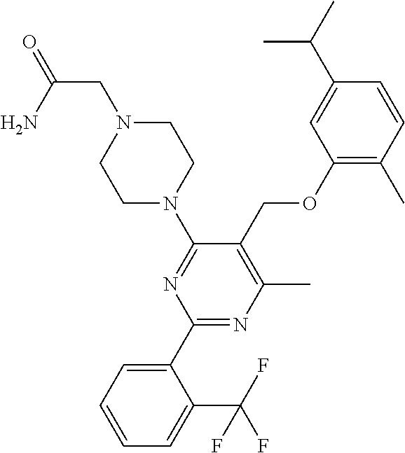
C1(C2=CC=CC=C2C(F)(F)F)=NC(C)=C(COC2=C(C)C=CC(C(C)C)=C2)C(N2CCN(CC(=O)N)CC2)=N1
